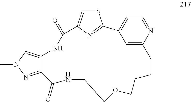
CN1N=C2C(=C1)NC(=O)C1=CSC(=N1)C1=CC=NC(=C1)CCCCOCCNC2=O
